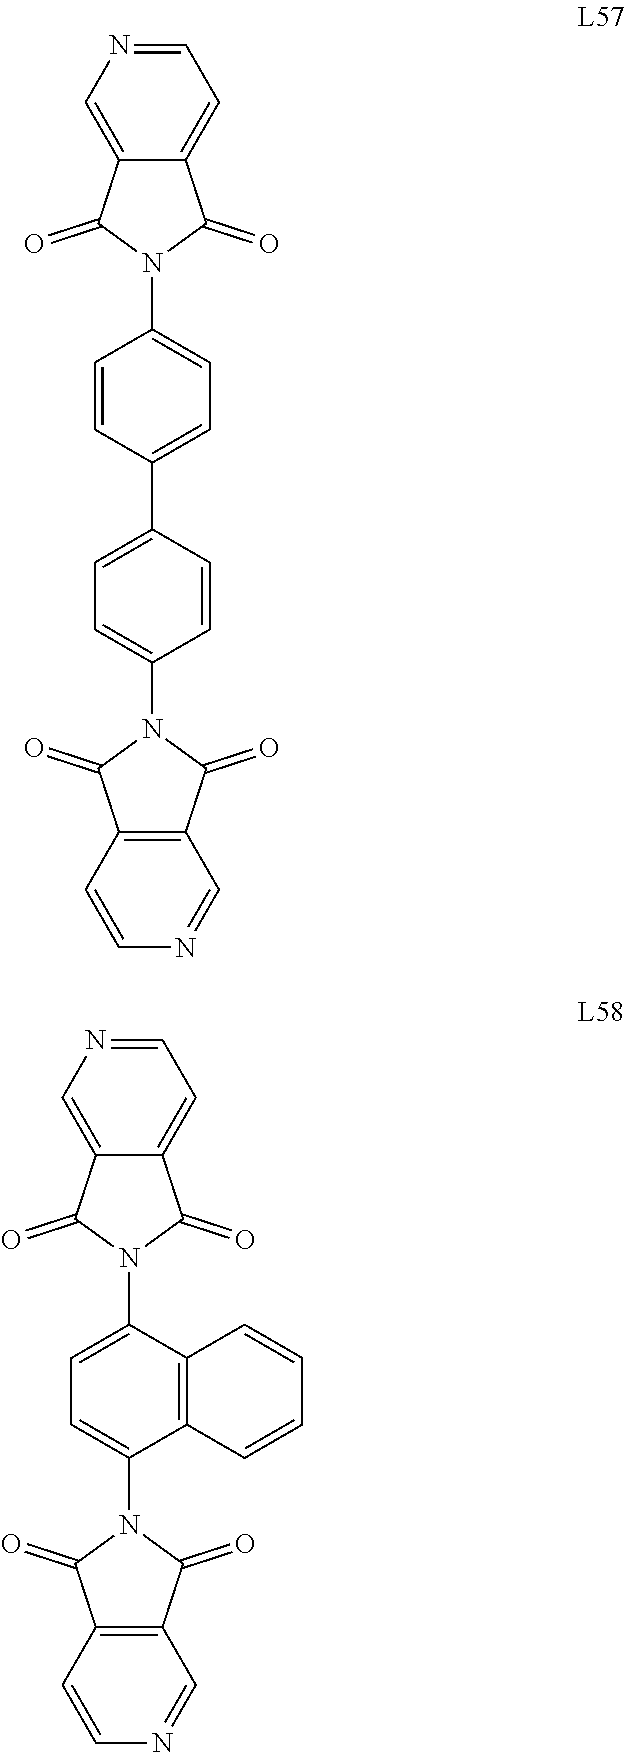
C1=C(C2=CC=C(N3C(=O)C4=C(C3=O)C=NC=C4)C=C2)C=CC(N2C(=O)C3=CN=CC=C3C2=O)=C1.N1(C2=CC=C(N3C(=O)C4=CN=CC=C4C3=O)C3=C2C=CC=C3)C(=O)C2=C(C1=O)C=NC=C2
